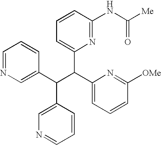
C1=NC=C(C(C(C2=CC=CC([OMe])=N2)C2=CC=CC(NC([Me])=O)=N2)C2=CN=CC=C2)C=C1
